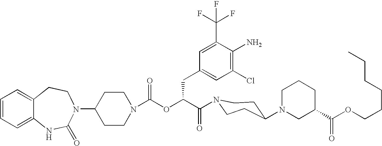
C12=CC=CC=C1NC(=O)N(C1CCN(C(OC(C(=O)N3CCC(N4CC(C(OCCCCCC)=O)CCC4)CC3)CC3=CC(Cl)=C(N)C(C(F)(F)F)=C3)=O)CC1)CC2
